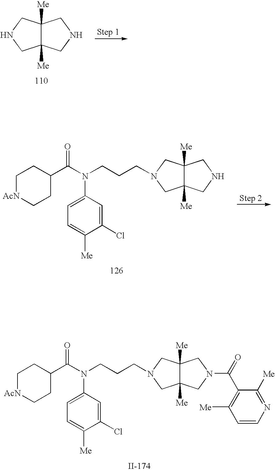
C12([Me])C([Me])(CNC1)CNC2.C12([Me])C([Me])(CNC1)CN(CCCN(C(C1CC[AcN]CC1)=O)C1=CC=C([Me])C(Cl)=C1)C2.C12([Me])C([Me])(CN(C(=O)C3=C([Me])C=CN=C3[Me])C1)CN(CCCN(C(C1CC[AcN]CC1)=O)C1=CC=C([Me])C(Cl)=C1)C2
